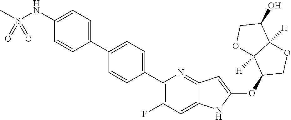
C1(C2=CC=C(C3=C(F)C=C4C(=N3)C=C(OC3COC5([H])C3([H])OCC5O)N4)C=C2)=CC=C(NS(C)(=O)=O)C=C1
